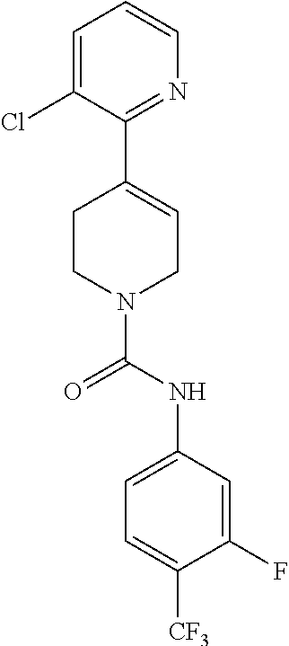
C1=C(Cl)C(C2=CCN(C(NC3=CC=C([CF3])C(F)=C3)=O)CC2)=NC=C1
